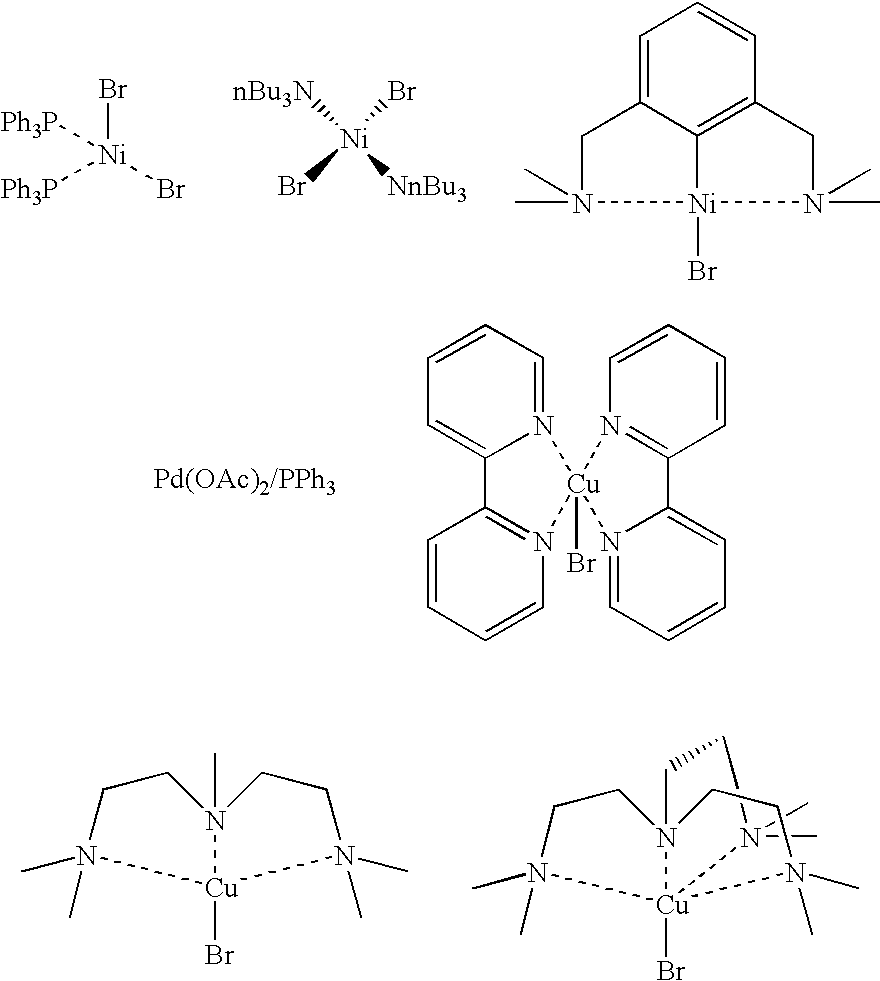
Br[Ni](Br)([Ph3P])[Ph3P].[nBu3N][Ni]([NnBu3])(Br)Br.C1=C2C3=C(C=C1)CN(C)(C)[Ni]3(Br)N(C)(C)C2.C1=C2C3=N(C=CC=C3)[Cu]3(Br)(N4=C(C5=CC=CC=N35)C=CC=C4)N2=CC=C1.C1CN(C)(C)[Cu]2(Br)N1(C)CCN2(C)C.N1(C)(C)[Cu]23(Br)N(CCN2(C)C)(CC1)CCN3(C)C
